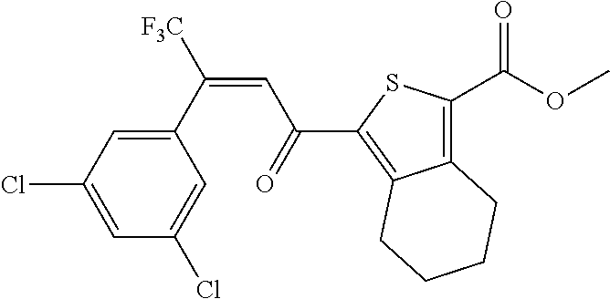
C1(C([F3C])=CC(C2=C3C(=C(C(=O)OC)S2)CCCC3)=O)=CC(Cl)=CC(Cl)=C1
